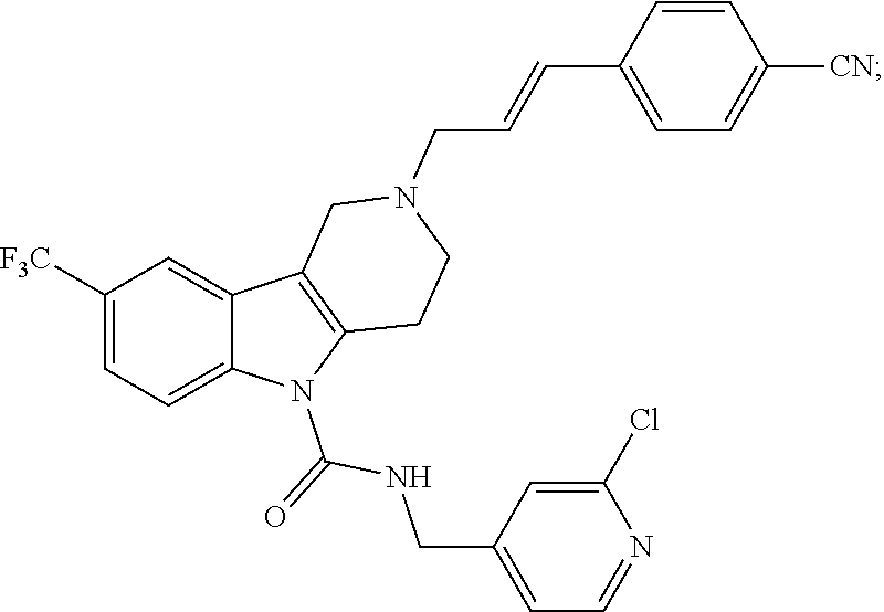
C1([F3C])=CC=C2C(=C1)C1=C(N2C(=O)NCC2=CC=NC(Cl)=C2)CCN(CC=CC2=CC=C([CN])C=C2)C1
